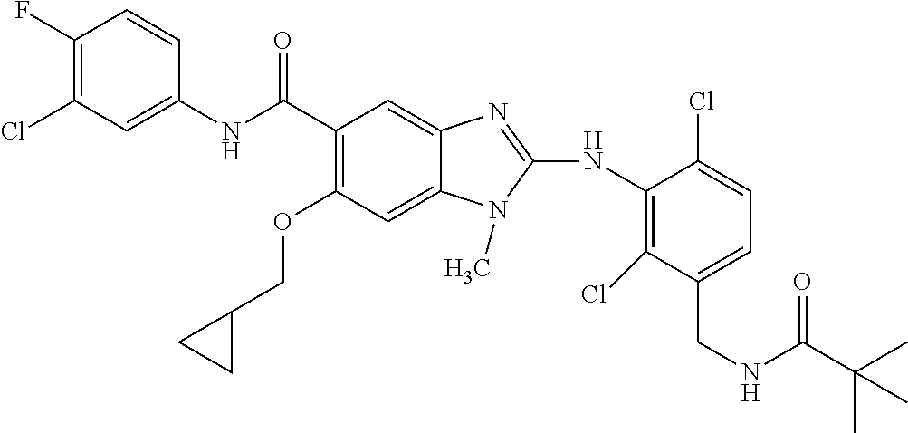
C1(F)=C(Cl)C=C(NC(C2=C(OCC3CC3)C=C3C(=C2)N=C(NC2=C(Cl)C(CNC(C(C)(C)C)=O)=CC=C2Cl)N3C)=O)C=C1
